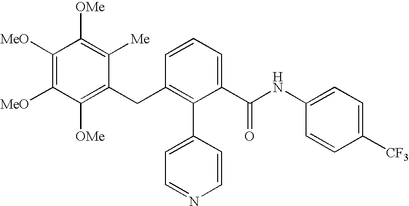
C1([MeO])=C([MeO])C([OMe])=C(CC2=C(C3=CC=NC=C3)C(C(NC3=CC=C([CF3])C=C3)=O)=CC=C2)C([Me])=C1[OMe]
